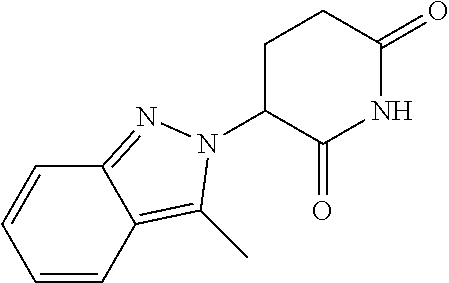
C1(=O)NC(=O)C(N2C(C)=C3C=CC=CC3=N2)CC1
